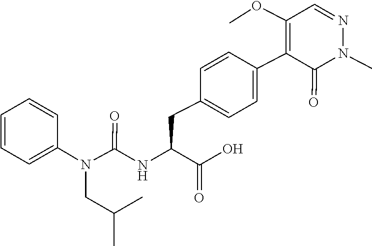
N1(C)N=CC(OC)=C(C2=CC=C(CC(C(=O)O)NC(N(CC(C)C)C3=CC=CC=C3)=O)C=C2)C1=O
